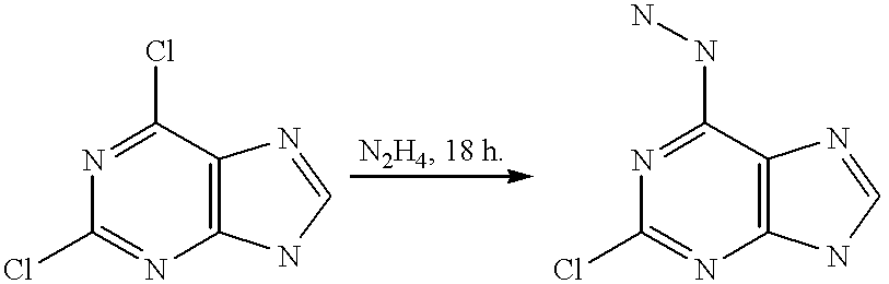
C12=C(C(Cl)=NC(Cl)=N1)N=CN2.C12=C(C(NN)=NC(Cl)=N1)N=CN2
